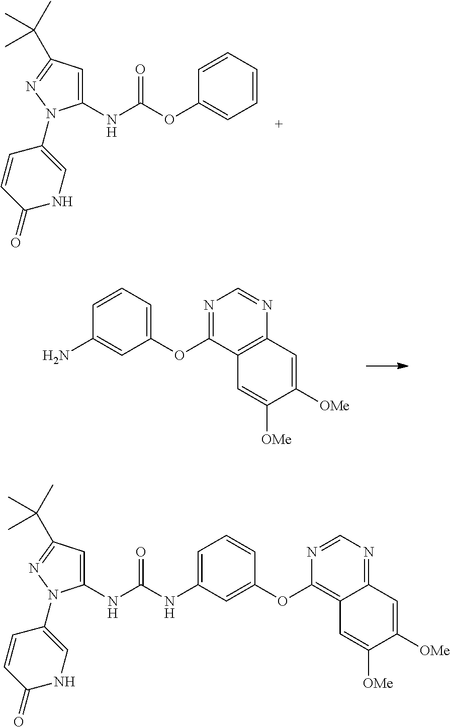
C1(OC2=CC=CC(N)=C2)=NC=NC2=C1C=C([OMe])C([OMe])=C2.C1(NC(OC2=CC=CC=C2)=O)=CC(C(C)(C)C)=NN1C1=CNC(=O)C=C1.C1(OC2=CC(NC(NC3=CC(C(C)(C)C)=NN3C3=CNC(=O)C=C3)=O)=CC=C2)=C2C(=NC=N1)C=C([OMe])C([OMe])=C2
